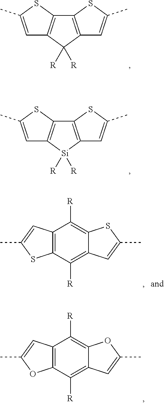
C12=C(C([R])([R])C3=C1SC(C)=C3)C=C(C)S2.C12=C([Si]([R])([R])C3=C1SC(C)=C3)C=C(C)S2.C12=C(C([R])=C3C(=C1[R])SC(C)=C3)SC(C)=C2.C12=C(C([R])=C3C(=C1[R])OC(C)=C3)OC(C)=C2
